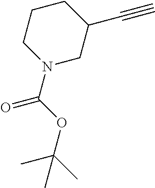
C1CCN(C(OC(C)(C)C)=O)CC1C#C
